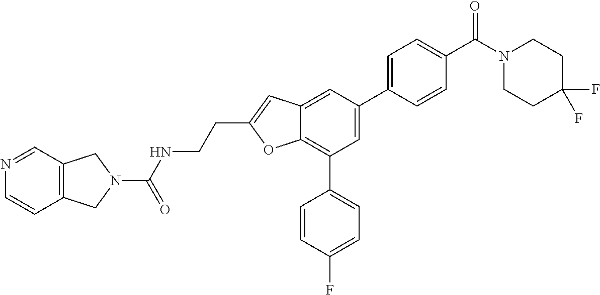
C12=C(C=NC=C1)CN(C(NCCC1=CC3=CC(C4=CC=C(C(=O)N5CCC(F)(F)CC5)C=C4)=CC(C4=CC=C(F)C=C4)=C3O1)=O)C2
